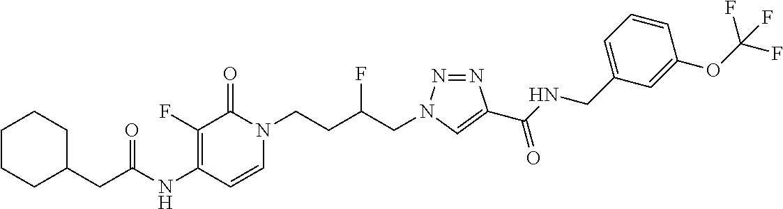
C1CC(CC(NC2=C(F)C(=O)N(CCC(CN3N=NC(C(NCC4=CC=CC(OC(F)(F)F)=C4)=O)=C3)F)C=C2)=O)CCC1
